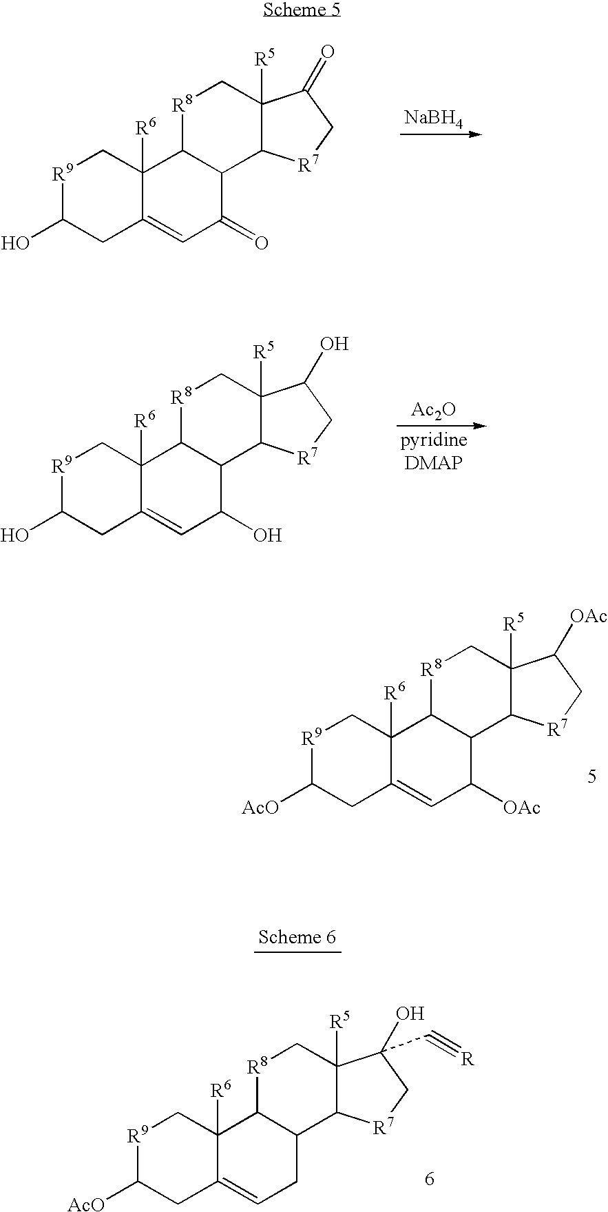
[R9]1C(O)CC2=CC(=O)C3C(C2([R6])C1)[R8]CC1([R5])C3[R7]CC1=O.[NaBH4].[R9]1C([AcO])CC2=CC([OAc])C3C(C2([R6])C1)[R8]CC1([R5])C3[R7]CC1[OAc].[R9]1C(O)CC2=CC(O)C3C(C2([R6])C1)[R8]CC1([R5])C3[R7]CC1O.[Ac2O].[R9]1C([AcO])CC2=CCC3C(C2([R6])C1)[R8]CC1([R5])C3[R7]CC1(O)C#[R]
